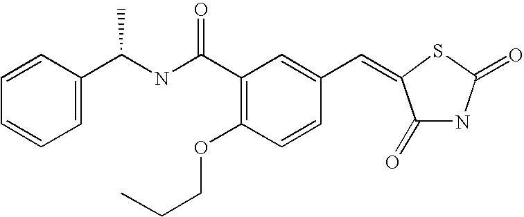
C1(C(NC(C2=C(OCCC)C=CC(C=C3C(=O)NC(=O)S3)=C2)=O)C)=CC=CC=C1
